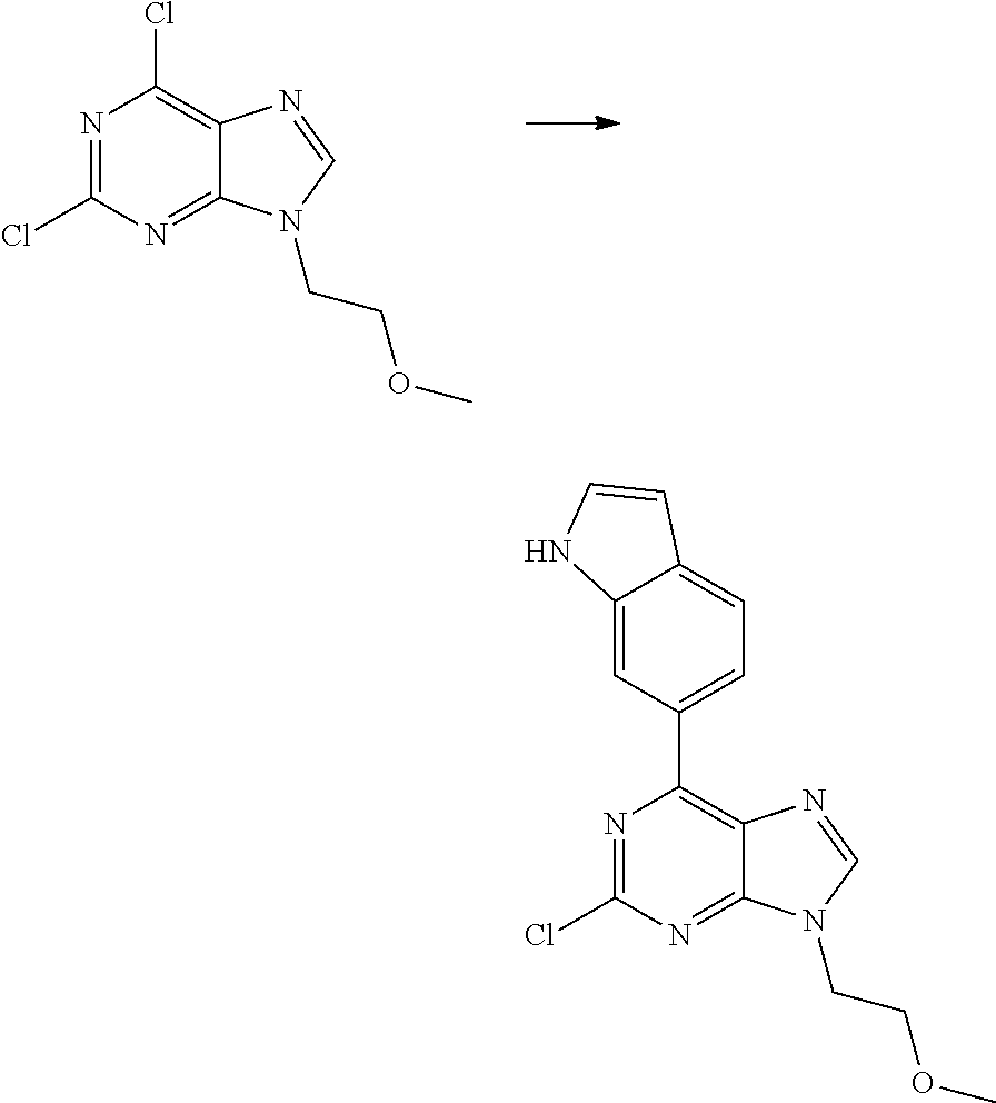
N1=C(Cl)N=C2C(=C1Cl)N=CN2CCOC.N1=C(Cl)N=C2C(=C1C1=CC=C3C(=C1)NC=C3)N=CN2CCOC
